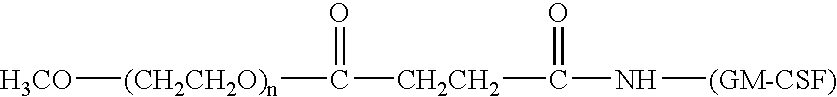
[CH2CH2](C(=O)N[(GM-CSF)])C([(CH2CH2O)n][H3CO])=O
